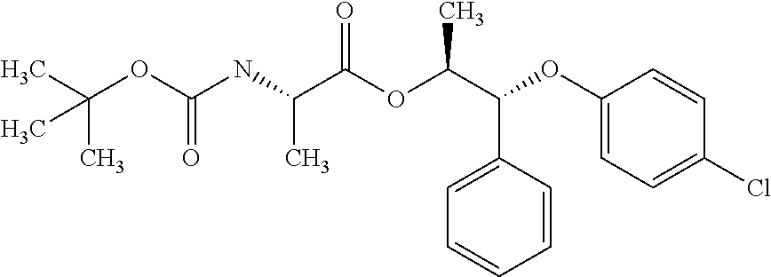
C(OC(NC(C(OC(C(C1=CC=CC=C1)OC1=CC=C(Cl)C=C1)C)=O)C)=O)(C)(C)C
